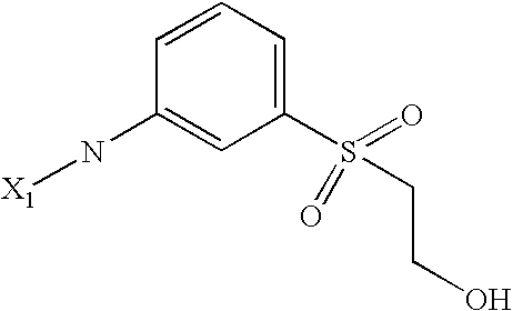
[X1]NC1=CC(S(=O)(CCO)=O)=CC=C1
